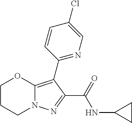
C1CCN2C(=C(C3=NC=C(Cl)C=C3)C(C(=O)NC3CC3)=N2)O1
